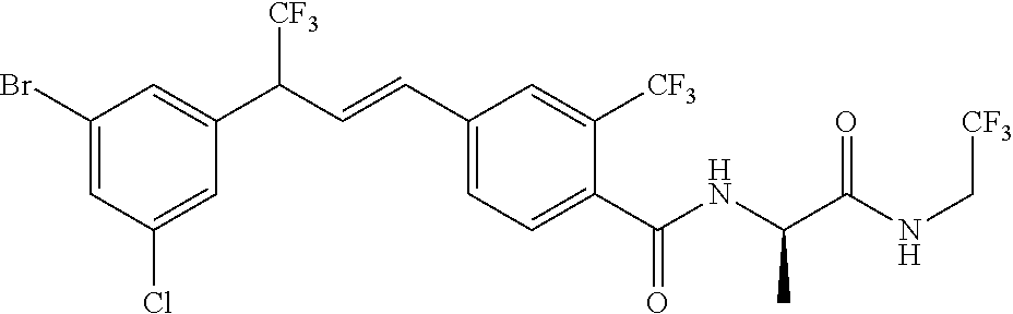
C1(Br)=CC(Cl)=CC(C(C=CC2=CC=C(C(NC(C(NC[CF3])=O)C)=O)C([CF3])=C2)[CF3])=C1
